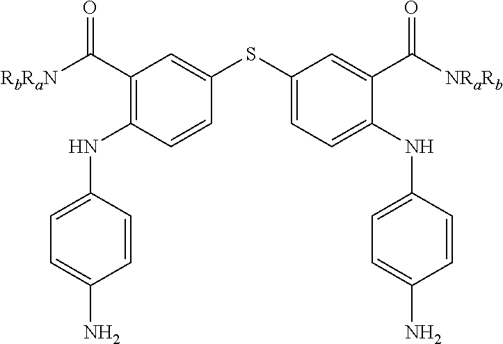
C1(C([RbRaN])=O)=C(NC2=CC=C(N)C=C2)C=CC(SC2=CC=C(NC3=CC=C(N)C=C3)C(C([NRaRb])=O)=C2)=C1
